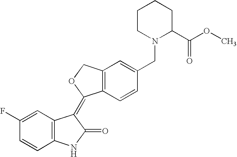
C1=C(F)C=CC2=C1C(=C1C3=C(C=C(CN4C(C(OC)=O)CCCC4)C=C3)CO1)C(=O)N2
